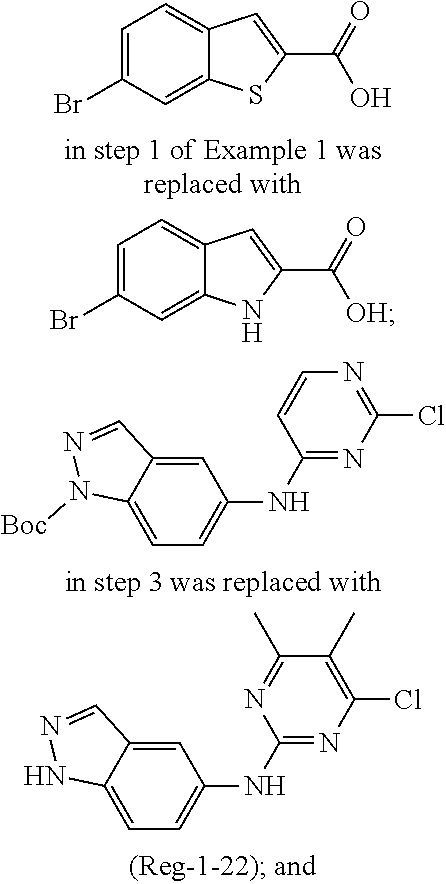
C1=C(Br)C=C2C(=C1)C=C(C(=O)[OH])N2.C1=C(Br)C=C2C(=C1)C=C(C(=O)O)S2.N(C1=NC(Cl)=NC=C1)C1=CC=C2C(=C1)C=NN2[Boc].C1=C2C(=CC(NC3=NC(Cl)=C(C)C(C)=N3)=C1)C=NN2
